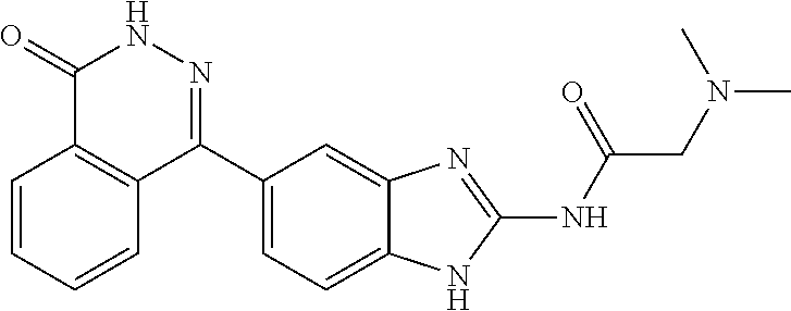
C(C(=O)NC1=NC2=CC(C3=NNC(=O)C4=C3C=CC=C4)=CC=C2N1)N(C)C
